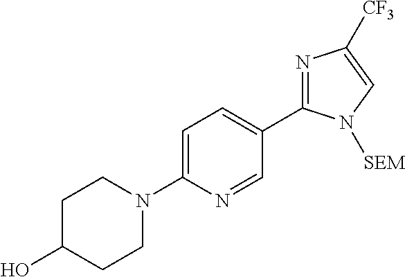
N1=C(C2=CC=C(N3CCC(O)CC3)N=C2)N([SEM])C=C1[CF3]
